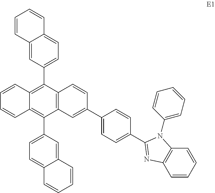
C12=C(C3=CC=C4C(=C3)C=CC=C4)C3=C(C(C4=CC=C5C(=C4)C=CC=C5)=C1C=CC=C2)C=CC(C1=CC=C(C2=NC4=C(C=CC=C4)N2C2=CC=CC=C2)C=C1)=C3
